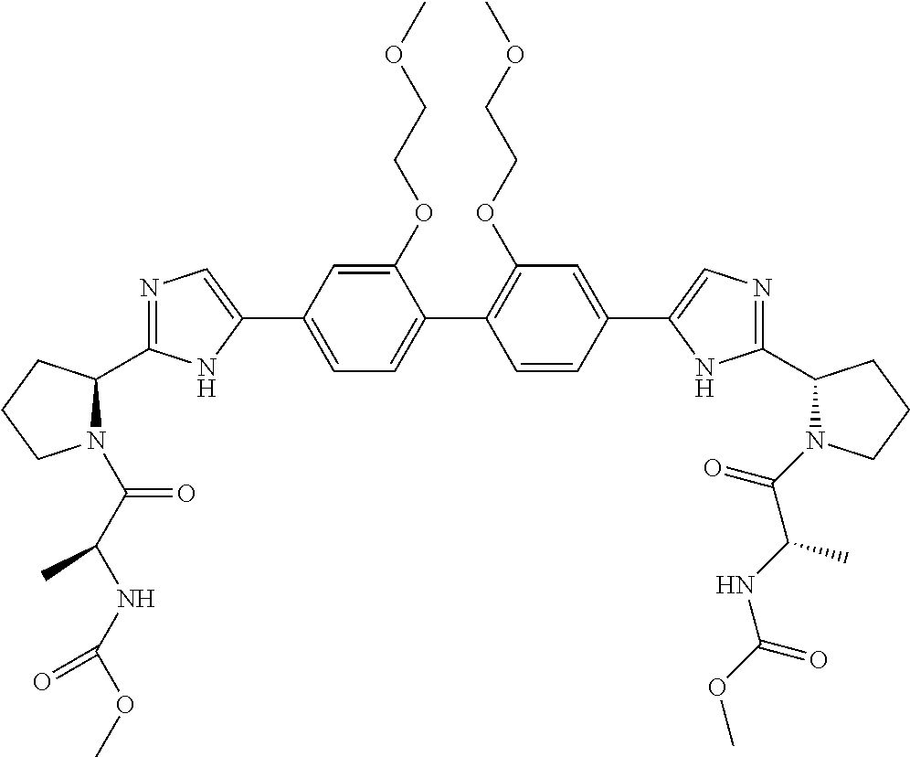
C1(OCCOC)=CC(C2=CN=C(C3N(C(C(NC(OC)=O)C)=O)CCC3)N2)=CC=C1C1=C(OCCOC)C=C(C2=CN=C(C3N(C(=O)C(NC(OC)=O)C)CCC3)N2)C=C1
